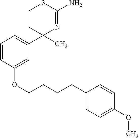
C1=CC(OCCCCC2=CC=C(OC)C=C2)=CC(C2(C)N=C(N)SCC2)=C1
